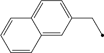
C1=C2C(=CC(CC)=C1)C=CC=C2
